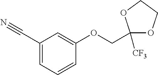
C1(C#N)=CC=CC(OCC2([CF3])OCCO2)=C1
